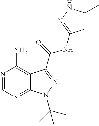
N1=CN=C2C(=C1N)C(C(=O)NC1=NNC(C)=C1)=NN2C(C)(C)C
